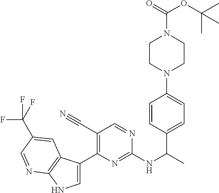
C1=C(C2=C(C#N)C=NC(NC(C)C3=CC=C(N4CCN(C(=O)OC(C)(C)C)CC4)C=C3)=N2)C2=C(N1)N=CC(C(F)(F)F)=C2
